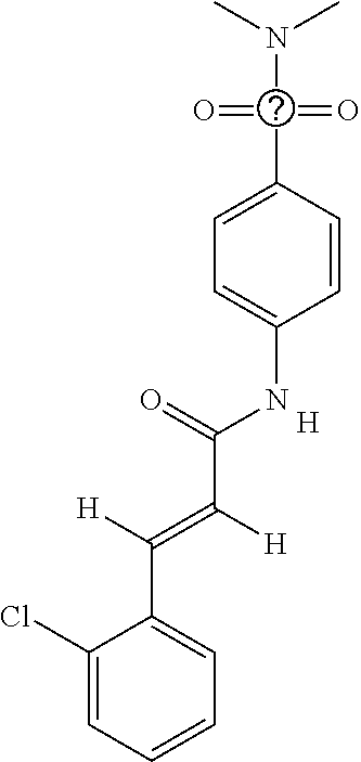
C1(Cl)=CC=CC=C1C([H])=C([H])C(=O)NC1=CC=C(C(N(C)C)(=O)=O)C=C1.[H]
